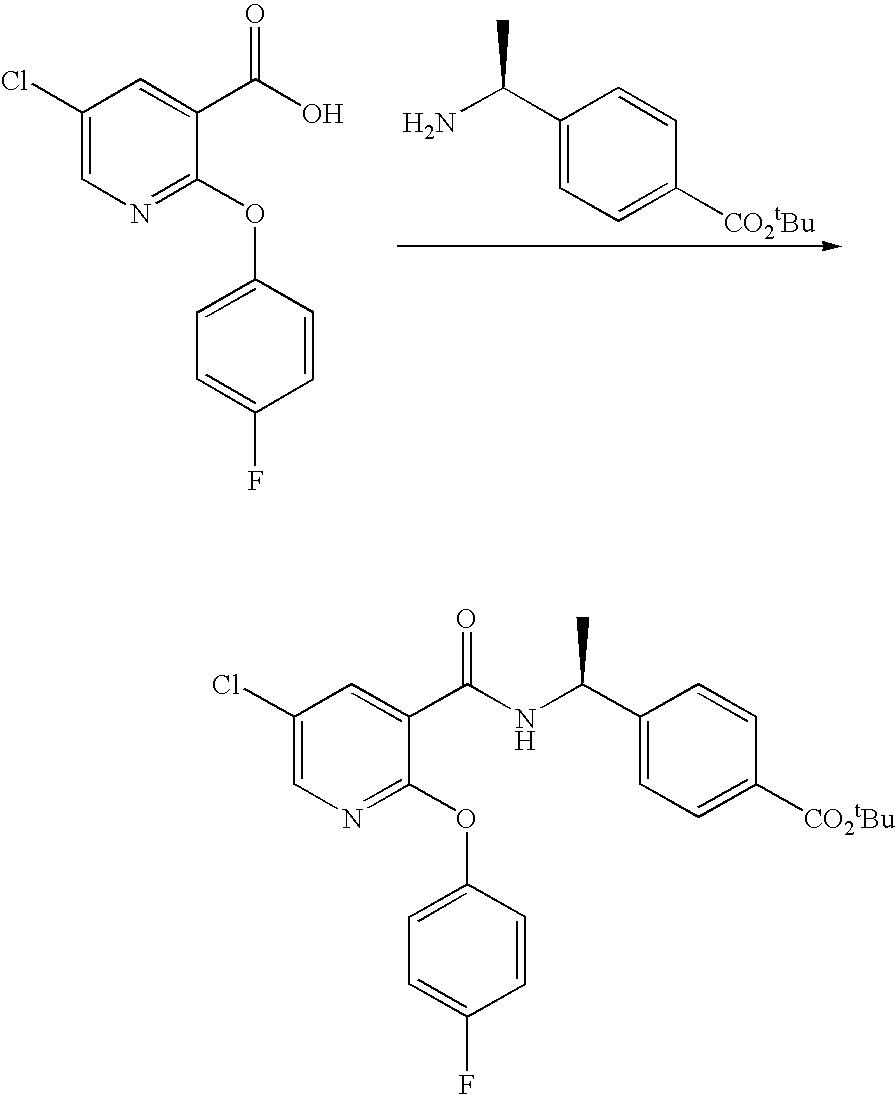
C1(C(N)C)=CC=C([CO2tBu])C=C1.C1(Cl)=CN=C(OC2=CC=C(F)C=C2)C(C(O)=O)=C1.C1(Cl)=CN=C(OC2=CC=C(F)C=C2)C(C(NC(C2=CC=C([CO2tBu])C=C2)C)=O)=C1
